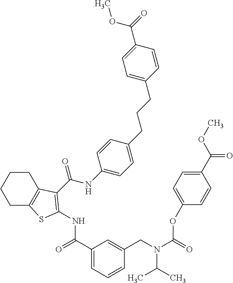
C1(C(=O)NC2=C(C(NC3=CC=C(CCCC4=CC=C(C(=O)OC)C=C4)C=C3)=O)C3=C(CCCC3)S2)=CC=CC(CN(C(OC2=CC=C(C(OC)=O)C=C2)=O)C(C)C)=C1
